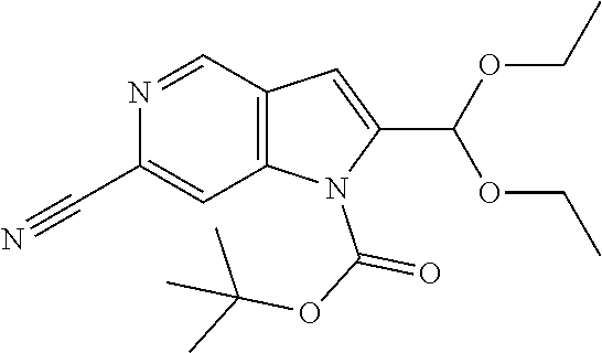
N1=CC2=C(C=C1C#N)N(C(OC(C)(C)C)=O)C(C(OCC)OCC)=C2
